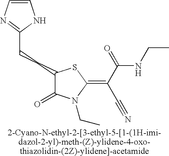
C(CC1C(=O)N(CC)C(=C(C#N)C(NCC)=O)S1)C1=NC=CN1
